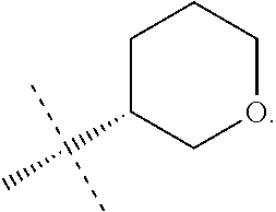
C1(C(C)(C)C)CCCOC1
